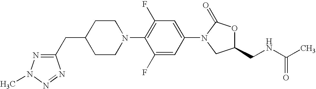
C(C1CCN(C2=C(F)C=C(N3C(=O)OC(CNC(C)=O)C3)C=C2F)CC1)C1=NN(C)N=N1
